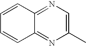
C12=NC=C(C)N=C1C=CC=C2
